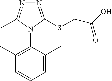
N1=C(SCC(O)=O)N(C2=C(C)C=CC=C2C)C(C)=N1
